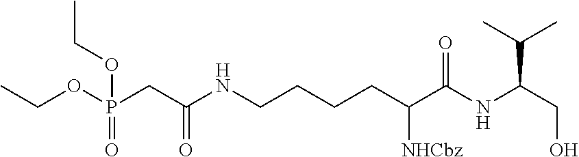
CCOP(CC(NCCCCC(C(NC(CO)C(C)C)=O)[NHCbz])=O)(=O)OCC
